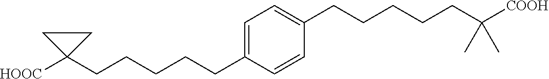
C(CCCCC1=CC=C(CCCCCC([COOH])(C)C)C=C1)C1([HOOC])CC1
